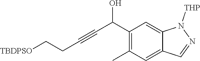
C1(C(C#CCC[TBDPSO])O)=C(C)C=C2C(=C1)N([THP])N=C2
